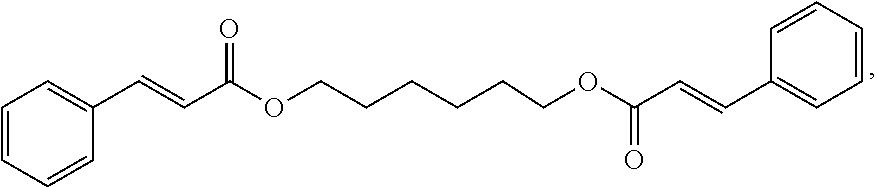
C1=CC=CC(C=CC(OCCCCCCOC(C=CC2=CC=CC=C2)=O)=O)=C1
